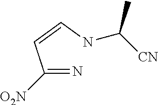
C(=N)(C=CNC([CN])C)[O2N]
